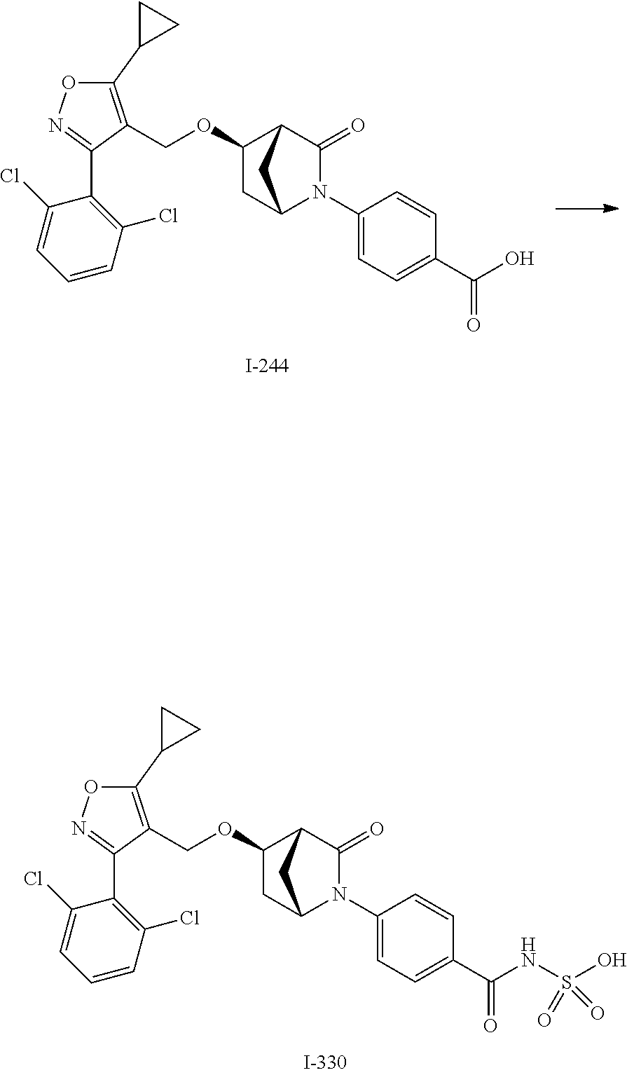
C(OC1CC2N(C3=CC=C(C(=O)O)C=C3)C(=O)C1C2)C1=C(C2CC2)ON=C1C1=C(Cl)C=CC=C1Cl.C(OC1CC2N(C3=CC=C(C(=O)NS(O)(=O)=O)C=C3)C(=O)C1C2)C1=C(C2CC2)ON=C1C1=C(Cl)C=CC=C1Cl
